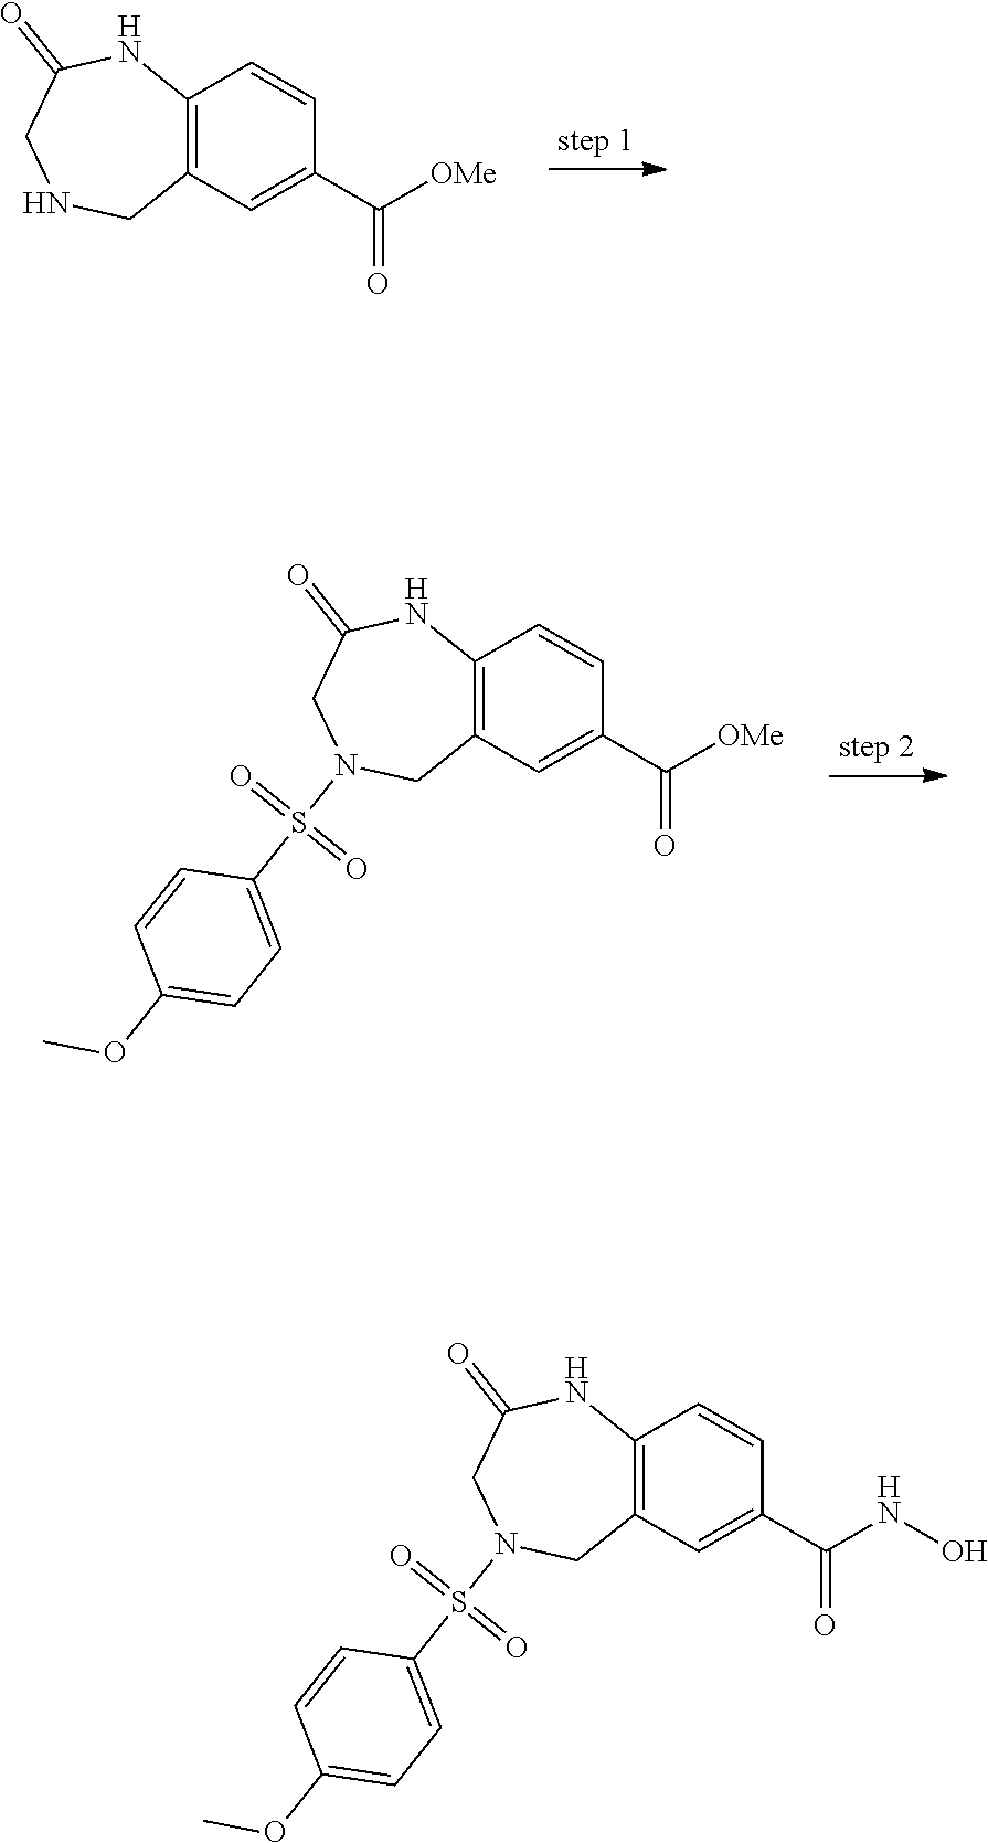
C1=CC(C(=O)[OMe])=CC2=C1NC(=O)CNC2.S(=O)(=O)(N1CC(=O)NC2=C(C=C(C(=O)[OMe])C=C2)C1)C1=CC=C(OC)C=C1.S(N1CC(=O)NC2=C(C=C(C(NO)=O)C=C2)C1)(=O)(=O)C1=CC=C(OC)C=C1
